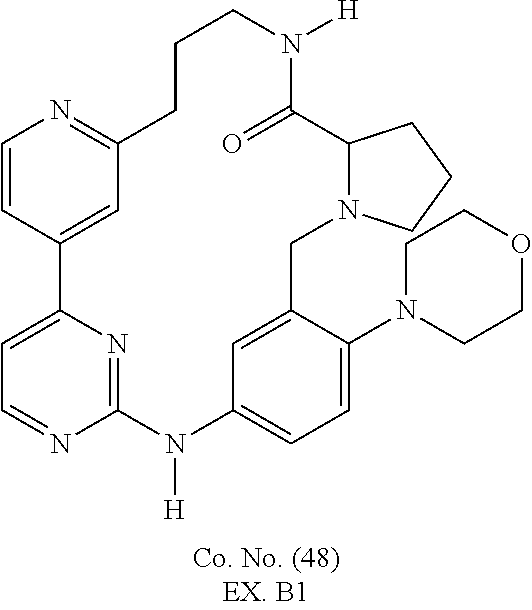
C1=CC2=CC(=N1)CCCN([H])C(=O)C1N(CC3=CC(=CC=C3N3CCOCC3)N([H])C3=NC2=CC=N3)CCC1
